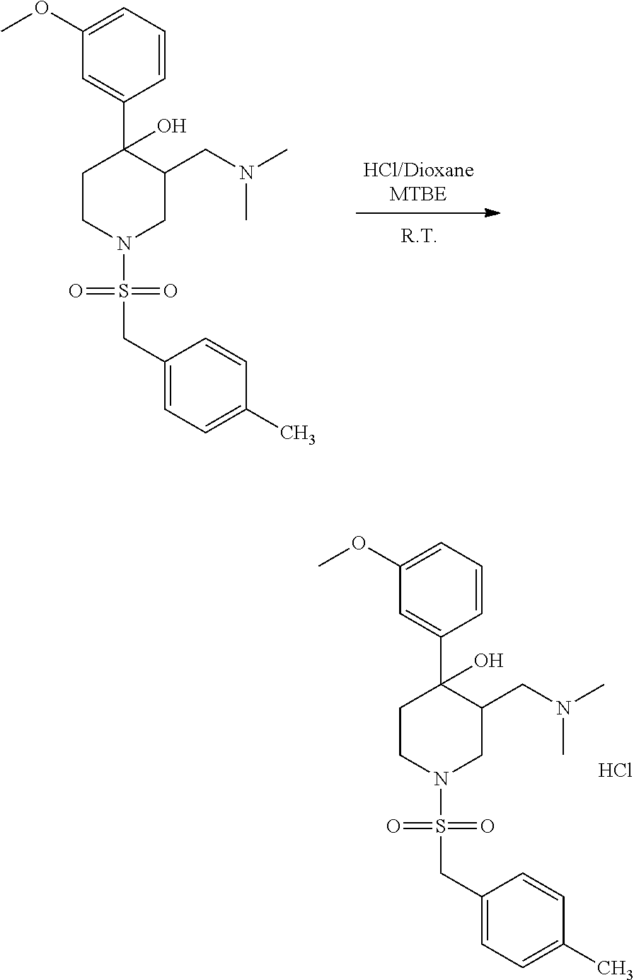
C1(CS(=O)(=O)N2CCC(C3=CC(OC)=CC=C3)(O)C(CN(C)C)C2)=CC=C(C)C=C1.Cl.C1(CS(=O)(=O)N2CC(CN(C)C)C(C3=CC(OC)=CC=C3)(O)CC2)=CC=C(C)C=C1
